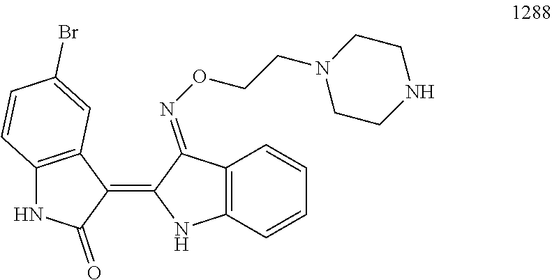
C12=C(C=CC=C1)NC(=C1C3=C(NC1=O)C=CC(Br)=C3)C2=NOCCN1CCNCC1
